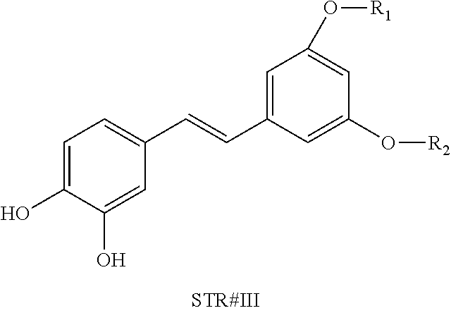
C1=C(O)C(O)=CC(C=CC2=CC(O[R1])=CC(O[R2])=C2)=C1
